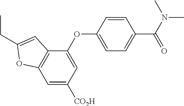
C1=C([CO2H])C=C(OC2=CC=C(C(N(C)C)=O)C=C2)C2=C1OC(CC)=C2
